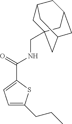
C1=C(CCC)SC(C(NCC23CC4CC(CC(C2)C4)C3)=O)=C1
